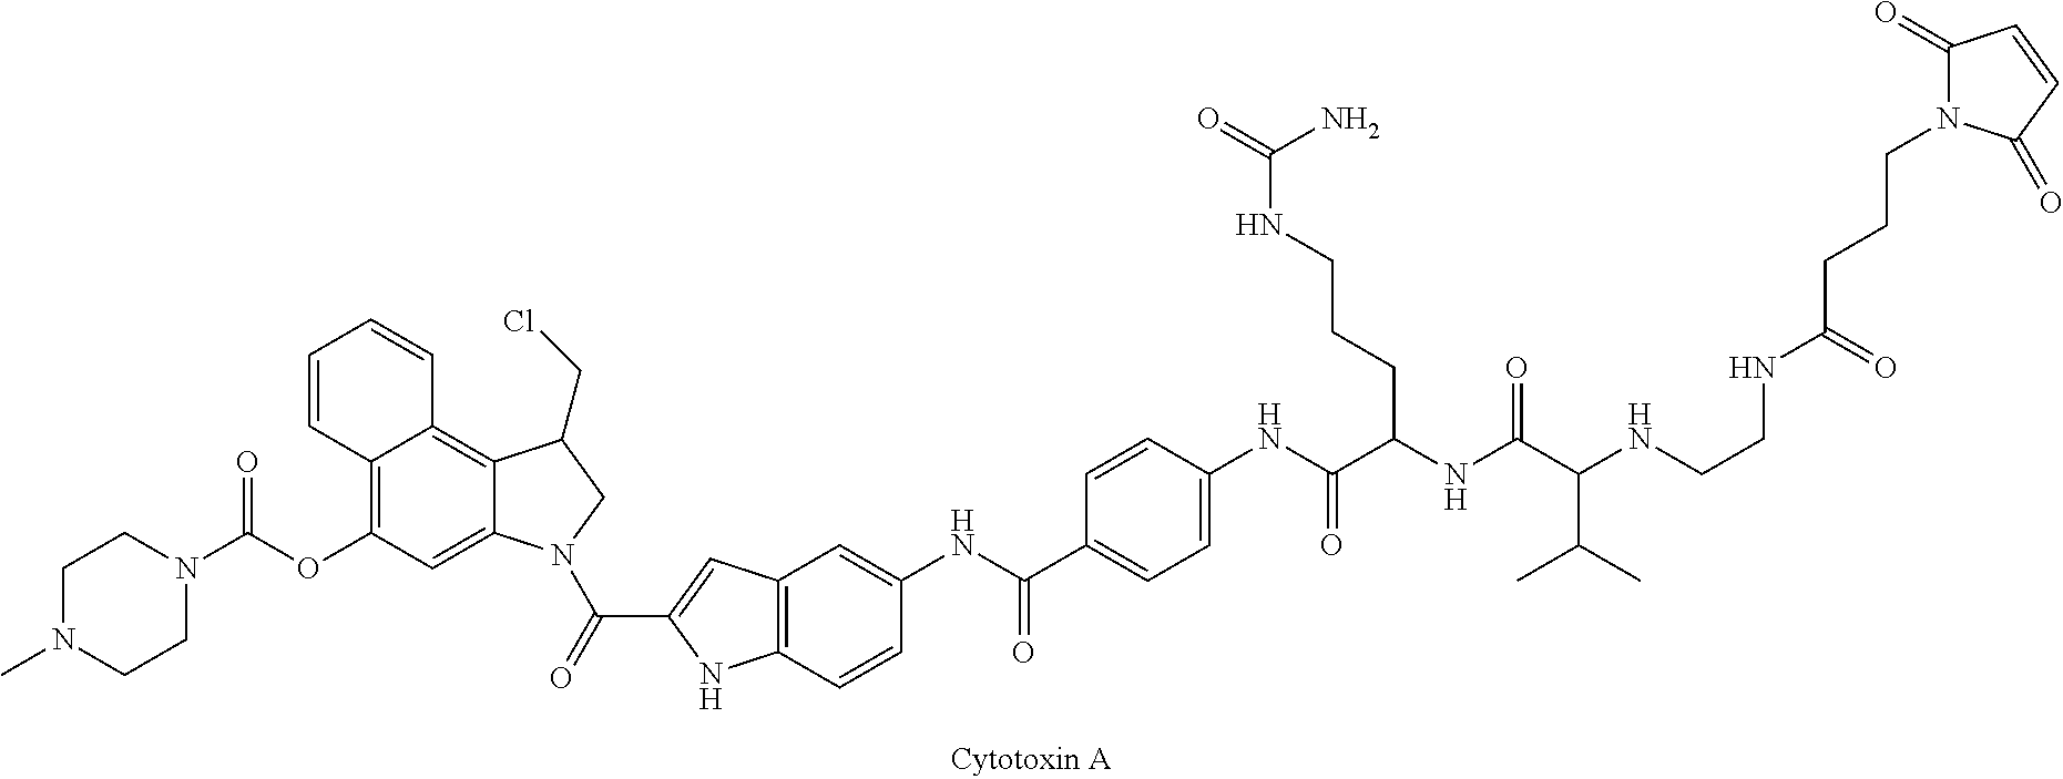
C1=CC(NC(C2=CC=C(NC(C(NC(C(NCCNC(CCCN3C(=O)C=CC3=O)=O)C(C)C)=O)CCCNC(=O)N)=O)C=C2)=O)=CC2=C1NC(C(=O)N1C3=CC(OC(N4CCN(C)CC4)=O)=C4C(=C3C(CCl)C1)C=CC=C4)=C2
